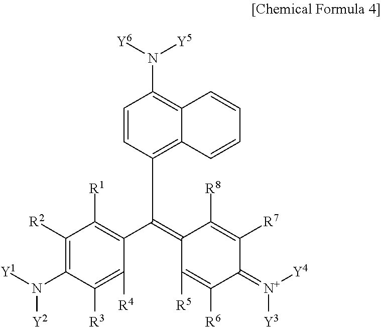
C1([R2])=C(N([Y1])[Y2])C([R3])=C([R4])C(C(=C2C([R8])=C([R7])C(=[N+]([Y3])[Y4])C([R6])=C2[R5])C2=C3C(=C(N([Y5])[Y6])C=C2)C=CC=C3)=C1[R1]
